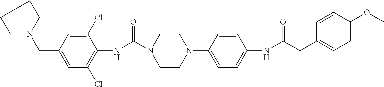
C1(Cl)=CC(CN2CCCC2)=CC(Cl)=C1NC(N1CCN(C2=CC=C(NC(CC3=CC=C(OC)C=C3)=O)C=C2)CC1)=O
